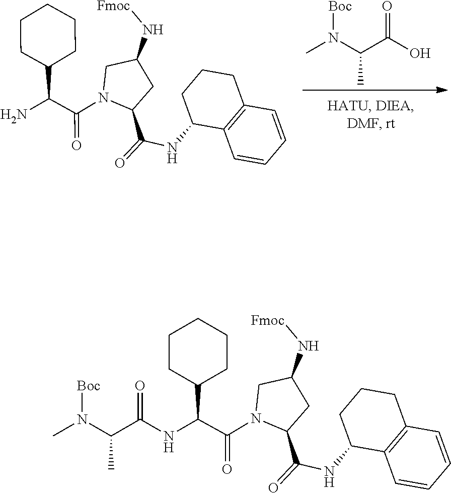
C1=CC=CC2=C1CCCC2NC(C1CC(N[Fmoc])CN1C(C(N)C1CCCCC1)=O)=O.CN(C(C(O)=O)C)[Boc].C1=CC=CC2=C1CCCC2NC(C1CC(N[Fmoc])CN1C(C(NC(C(N(C)[Boc])C)=O)C1CCCCC1)=O)=O
